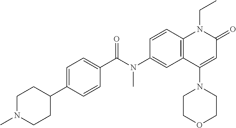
N(C1=CC2=C(C=C1)N(CC)C(=O)C=C2N1CCOCC1)(C(C1=CC=C(C2CCN(C)CC2)C=C1)=O)C
